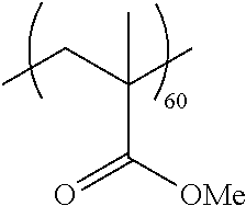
CCC(C)(C)C(=O)[OMe]
